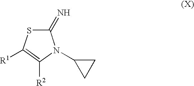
C1(=N)SC([R1])=C([R2])N1C1CC1
